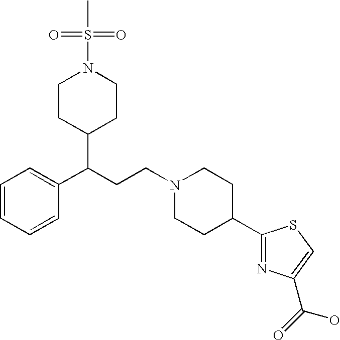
C1CC(C(C2=CC=CC=C2)CCN2CCC(C3=NC(C(=O)O)=CS3)CC2)CCN1S(=O)(=O)C
